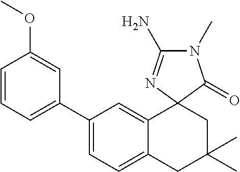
C1(C2=CC=CC(OC)=C2)=CC=C2C(=C1)C1(CC(C)(C)C2)C(=O)N(C)C(N)=N1
